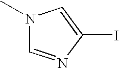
N1(C)C=NC(I)=C1
